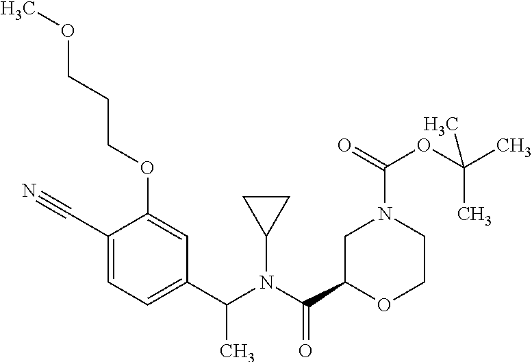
C1(C(N(C(C2OCCN(C(OC(C)(C)C)=O)C2)=O)C2CC2)C)=CC=C(C#N)C(OCCCOC)=C1
